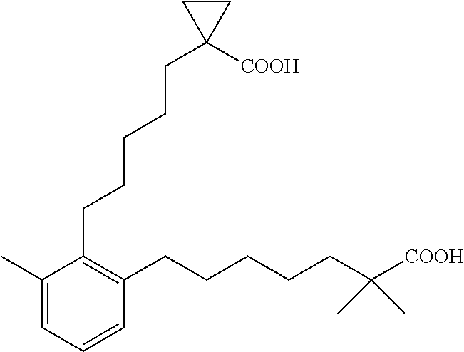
C1(CCCCCC2([COOH])CC2)=C(CCCCCC([COOH])(C)C)C=CC=C1C
